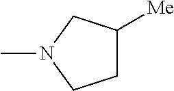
CN1CCC([Me])C1
